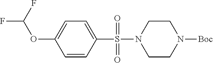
C1N(S(C2=CC=C(OC(F)F)C=C2)(=O)=O)CCN([Boc])C1
